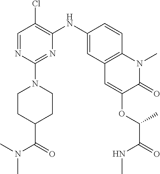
C1=NC(N2CCC(C(=O)N(C)C)CC2)=NC(NC2=CC3=C(C=C2)N(C)C(=O)C(OC(C(=O)NC)C)=C3)=C1Cl
